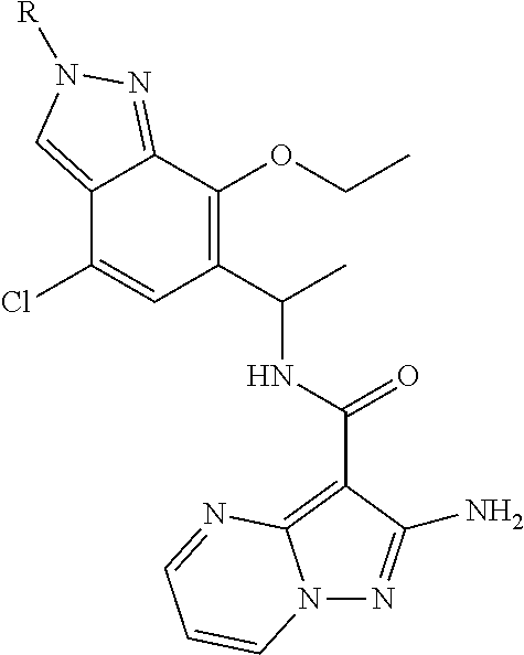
C(C)(C1=C(OCC)C2=NN([R])C=C2C(Cl)=C1)NC(C1=C2N(N=C1N)C=CC=N2)=O
